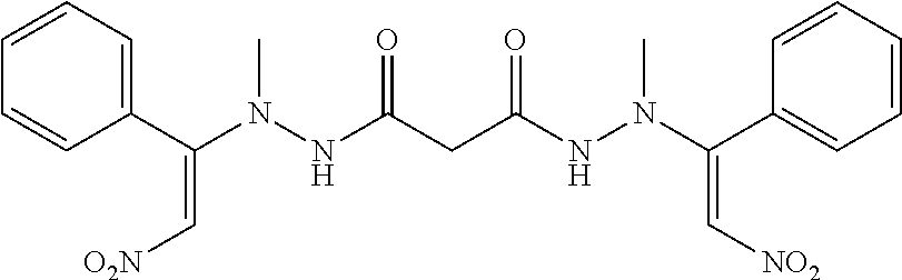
C1=CC(C(N(NC(CC(=O)NN(C)C(=C[NO2])C2=CC=CC=C2)=O)C)=C[O2N])=CC=C1
